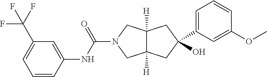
C12([H])C([H])(CC(O)(C3=CC=CC(OC)=C3)C1)CN(C(NC1=CC(C(F)(F)F)=CC=C1)=O)C2
